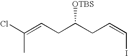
C(CC(CC=CI)[OTBS])=C(C)Cl
